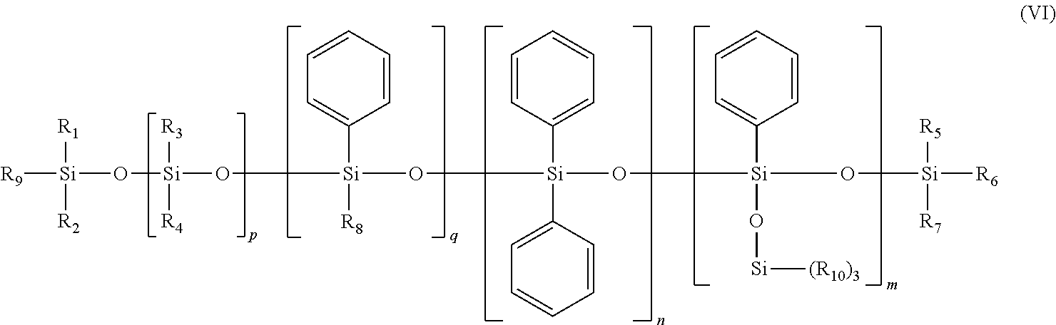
[R9][Si]([R1])([R2])O[Si]([R3])([R4])O[Si](O[Si](O[Si](O[Si][(R10)3])(C1=CC=CC=C1)O[Si]([R6])([R5])[R7])(C1=CC=CC=C1)C1=CC=CC=C1)([R8])C1=CC=CC=C1
